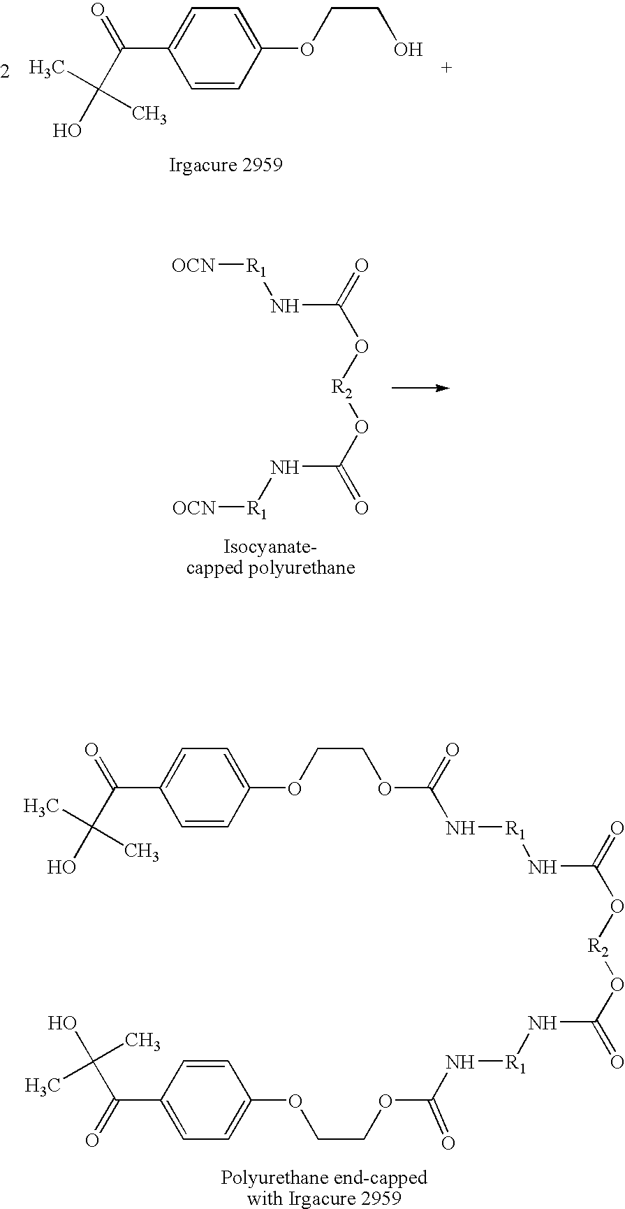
C1=CC(OCCO)=CC=C1C(C(O)(C)C)=O.[OCN][R1]NC(=O)O[R2]OC(=O)N[R1][OCN].C1=CC(OCCOC(N[R1]NC(O[R2]OC(=O)N[R1]NC(OCCOC2=CC=C(C(=O)C(O)(C)C)C=C2)=O)=O)=O)=CC=C1C(C(O)(C)C)=O
